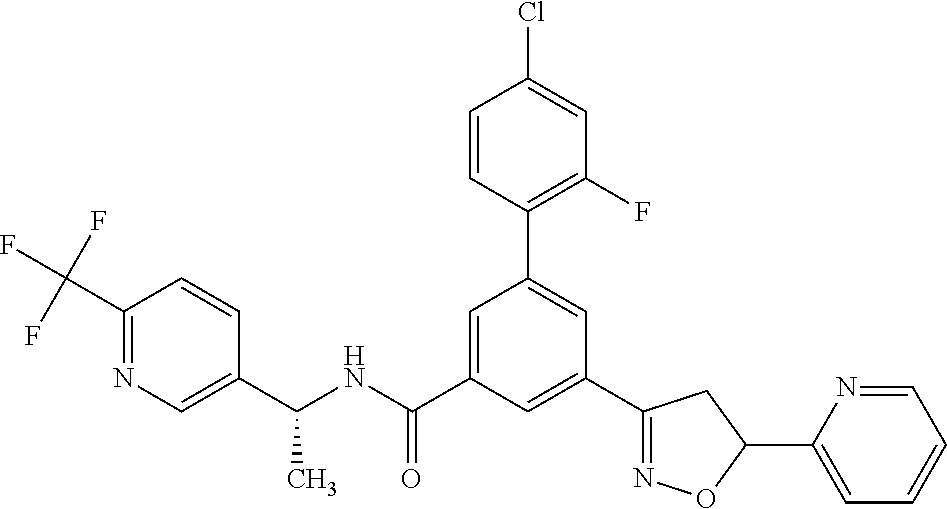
C1(C(NC(=O)C2=CC(C3=C(F)C=C(Cl)C=C3)=CC(C3=NOC(C4=CC=CC=N4)C3)=C2)C)=CN=C(C(F)(F)F)C=C1
